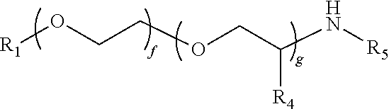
[R1]OCCOCC(N[R5])[R4]
